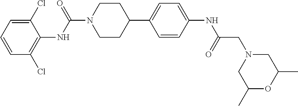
C1(Cl)=CC=CC(Cl)=C1NC(N1CCC(C2=CC=C(NC(CN3CC(C)OC(C)C3)=O)C=C2)CC1)=O
